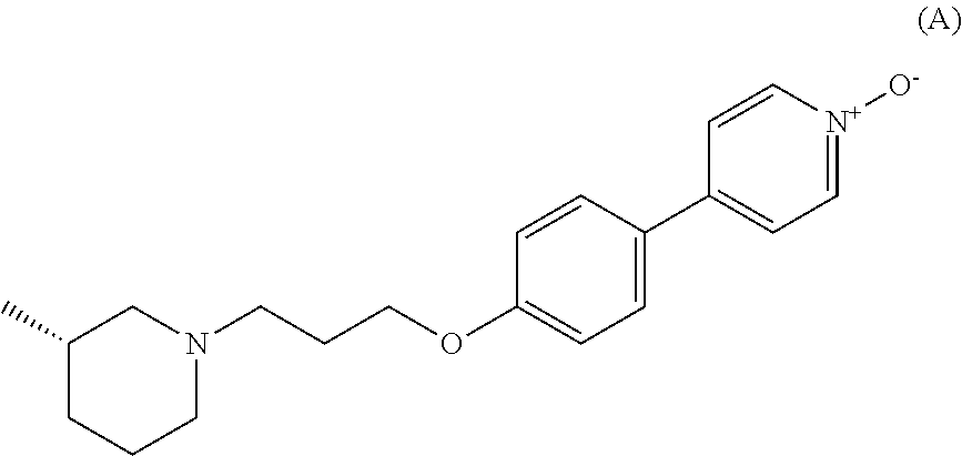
C1(C)CCCN(CCCOC2=CC=C(C3=CC=[N+]([O-])C=C3)C=C2)C1
